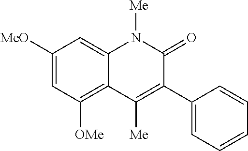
C1([MeO])=CC([OMe])=C2C(=C1)N([Me])C(=O)C(C1=CC=CC=C1)=C2[Me]
